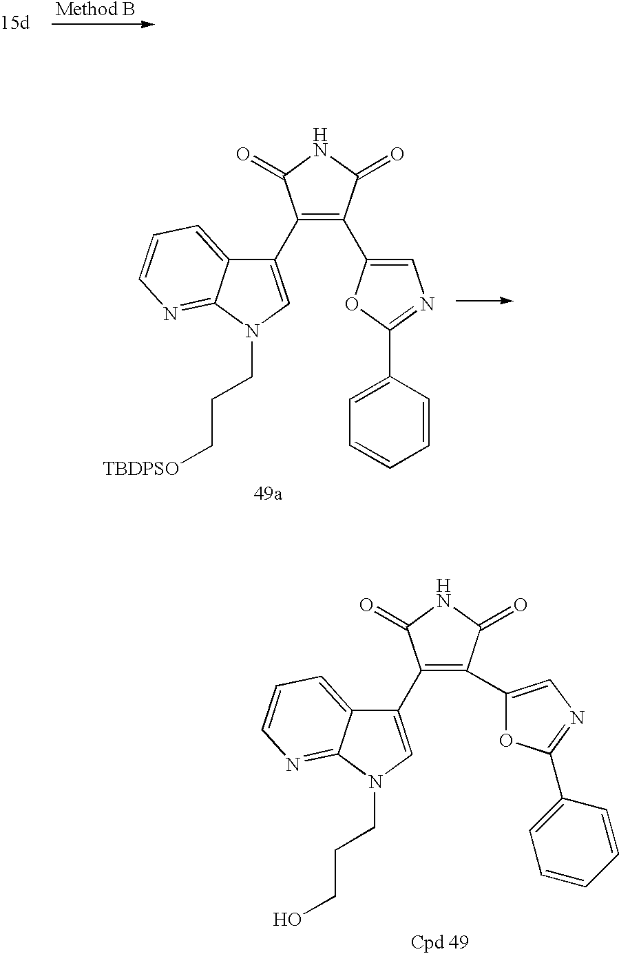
C1(C2=CN(CCC[TBDPSO])C3=NC=CC=C23)=C(C2=CN=C(C3=CC=CC=C3)O2)C(=O)NC1=O.C1(C2=CN(CCCO)C3=NC=CC=C23)=C(C2=CN=C(C3=CC=CC=C3)O2)C(=O)NC1=O
